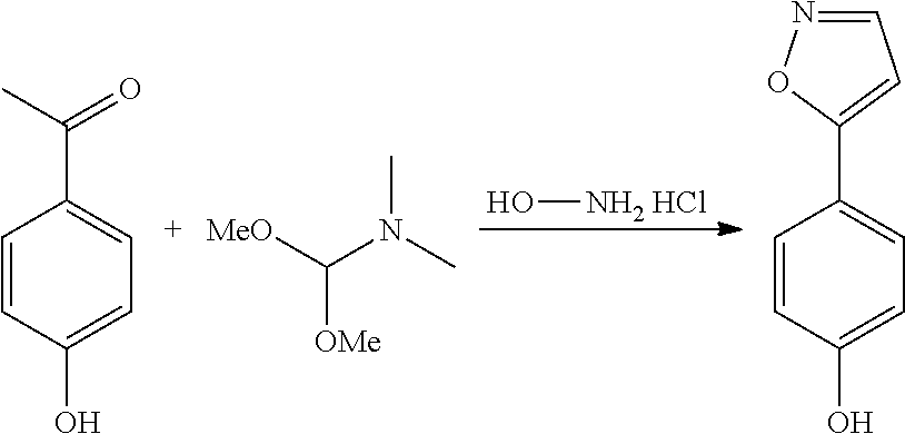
O[NH2 HCl].C1=CC(O)=CC=C1C(=O)C.[MeO]C(N(C)C)[OMe].C1=CC(O)=CC=C1C1=CC=NO1
